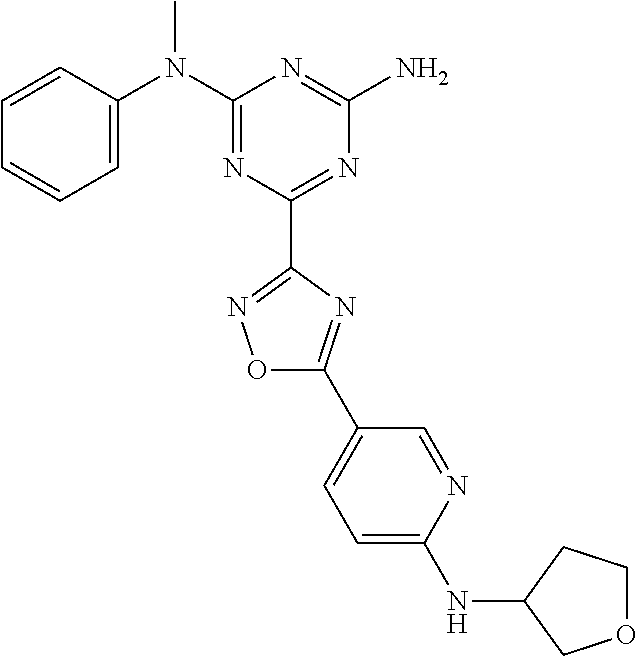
C1=CC(N(C2=NC(C3=NOC(C4=CC=C(NC5CCOC5)N=C4)=N3)=NC(N)=N2)C)=CC=C1
